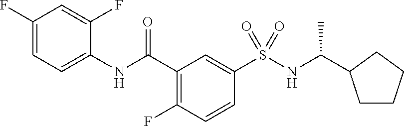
C1(F)=CC=C(NC(C2=C(F)C=CC(S(NC(C)C3CCCC3)(=O)=O)=C2)=O)C(F)=C1
